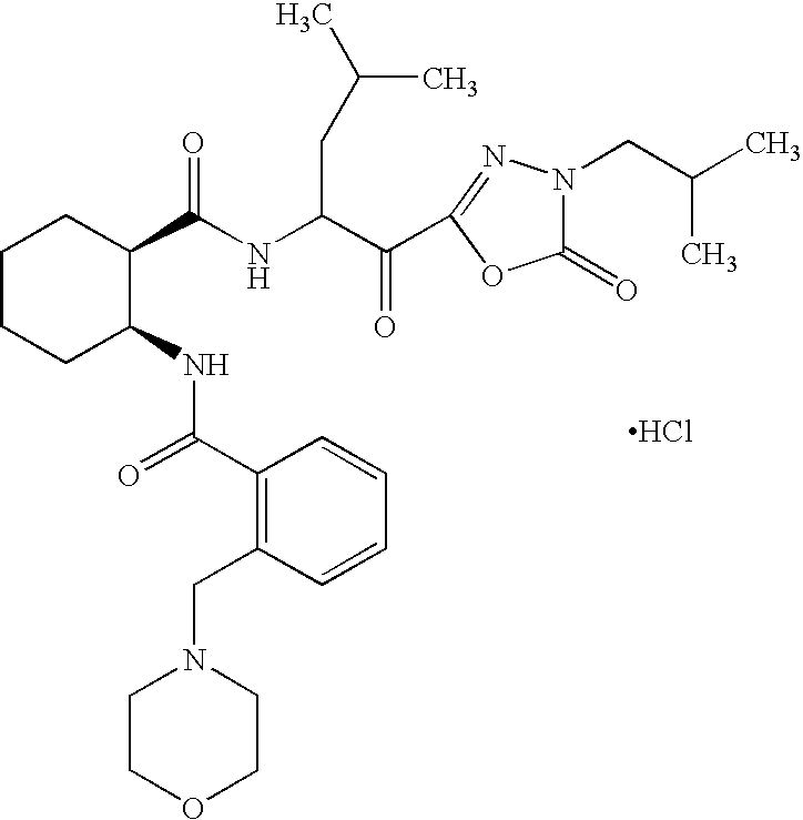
C1(C(NC(CC(C)C)C(=O)C2=NN(CC(C)C)C(=O)O2)=O)CCCCC1NC(C1=C(CN2CCOCC2)C=CC=C1)=O.Cl
